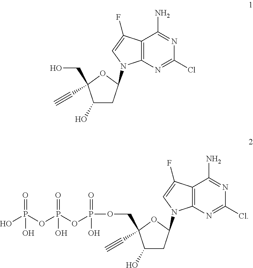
C1(O)CC(N2C3=C(C(F)=C2)C(N)=NC(Cl)=N3)OC1(CO)C#C.C1(O)CC(N2C3=C(C(F)=C2)C(N)=NC(Cl)=N3)OC1(COP(OP(OP(O)(=O)O)(=O)O)(=O)O)C#C
